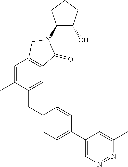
C1=C(C)C(CC2=CC=C(C3=CN=NC(C)=C3)C=C2)=CC2=C1CN(C1C(O)CCC1)C2=O
